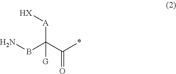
NBC(C(*)=O)([A][HX])[G]
